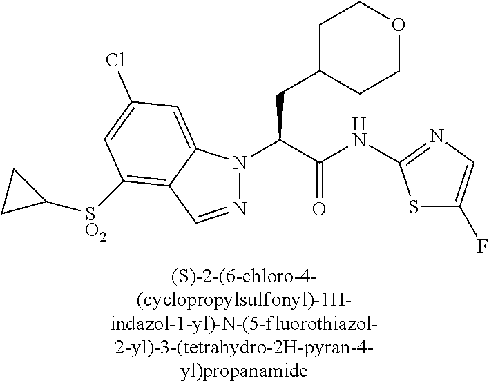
C1C(CC(N2N=CC3=C([SO2]C4CC4)C=C(Cl)C=C23)C(NC2=NC=C(F)S2)=O)CCOC1
